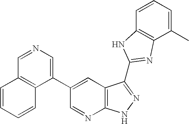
C12=C(NN=C1C1=NC3=C(C=CC=C3C)N1)N=CC(C1=CN=CC3=C1C=CC=C3)=C2
